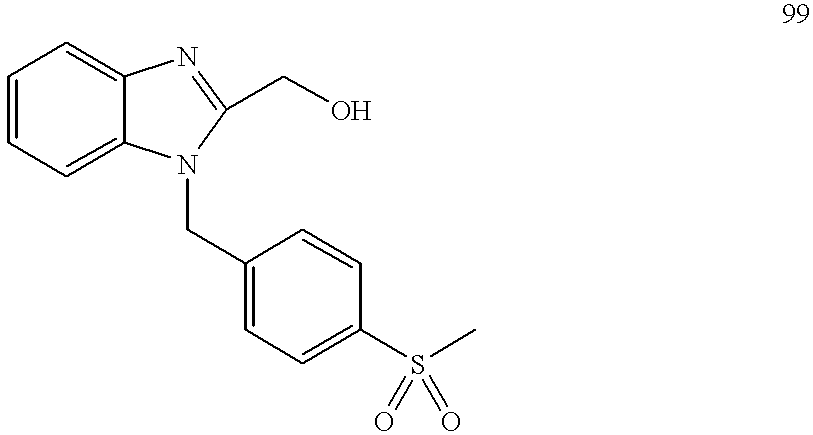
C1=CC=C2C(=C1)N=C(CO)N2CC1=CC=C(S(C)(=O)=O)C=C1
